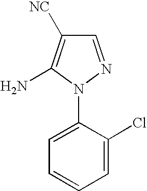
C1=NN(C2=CC=CC=C2Cl)C(N)=C1[NC]
